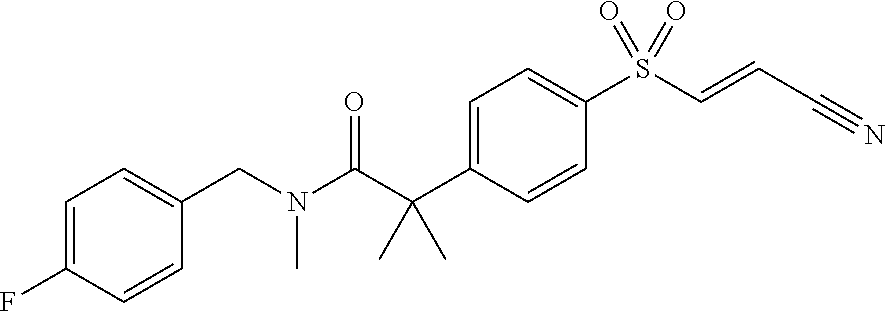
C(N(C(C(C1=CC=C(S(C=CC#N)(=O)=O)C=C1)(C)C)=O)C)C1=CC=C(F)C=C1
